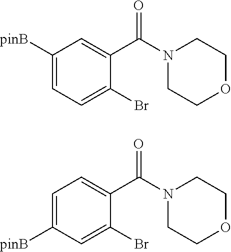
C1([pinB])=CC=C(Br)C(C(N2CCOCC2)=O)=C1.C1=C([pinB])C=C(Br)C(C(N2CCOCC2)=O)=C1
